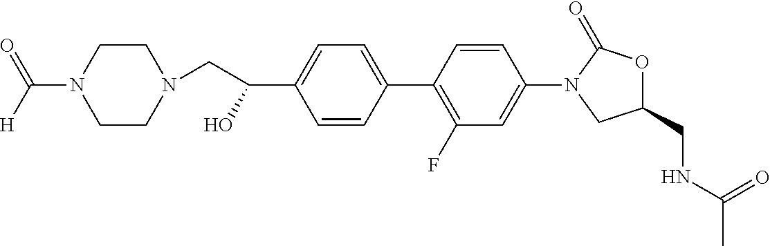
C1=CC(C2=C(F)C=C(N3CC(CNC(C)=O)OC3=O)C=C2)=CC=C1C(O)CN1CCN(C([H])=O)CC1
